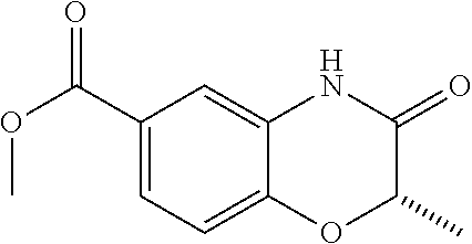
C1(C(OC)=O)=CC=C2C(=C1)NC(=O)C(C)O2
